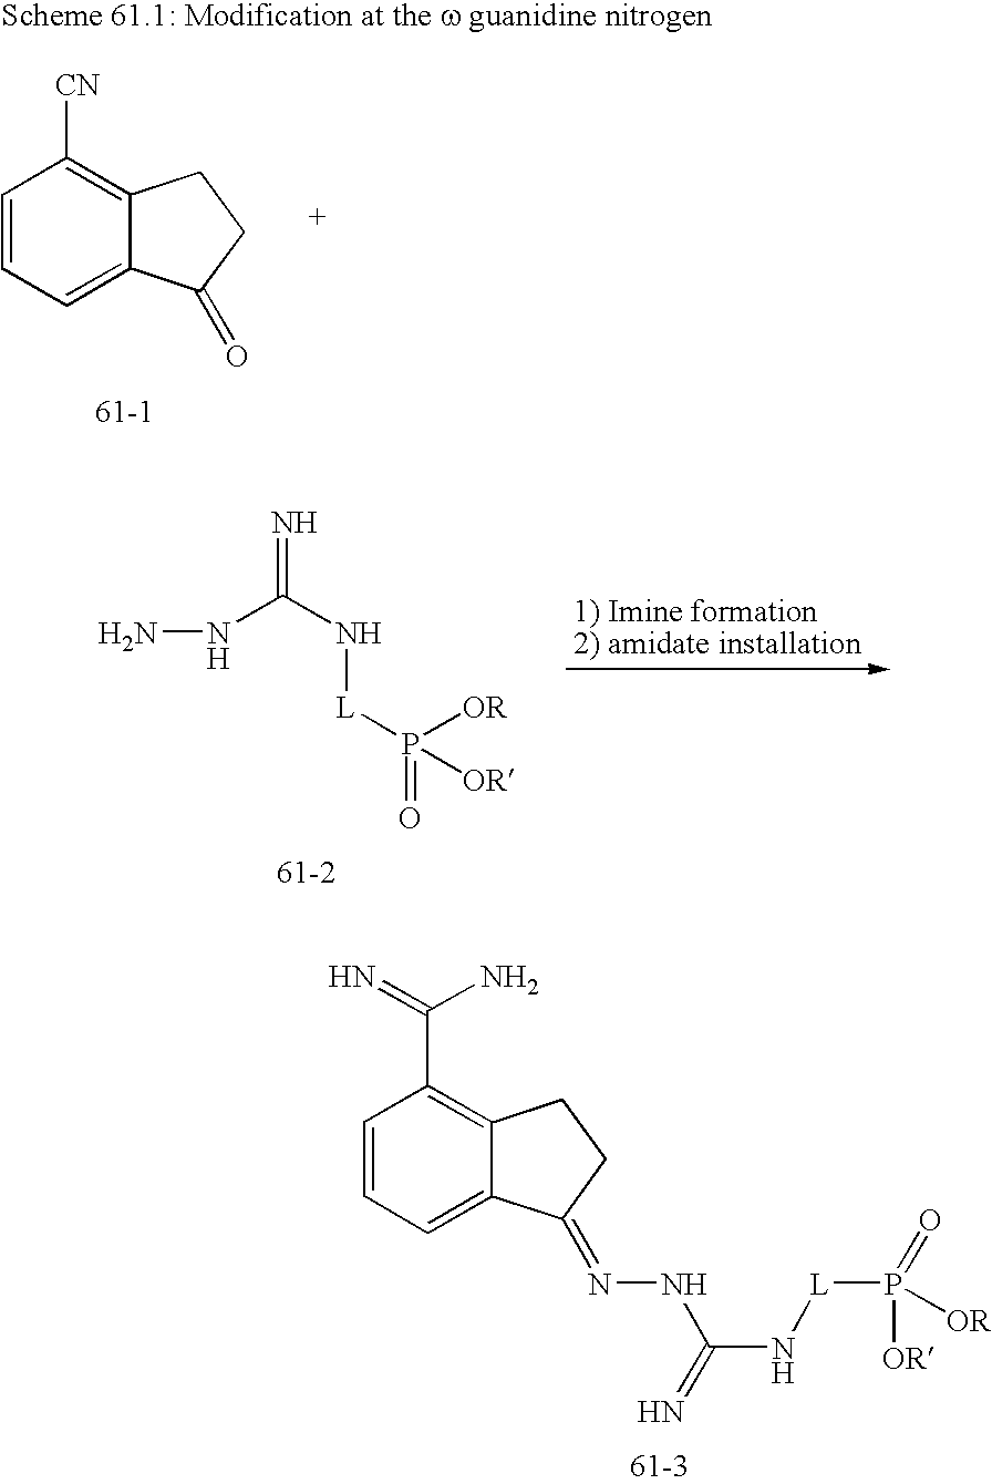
C1=CC=C2C(=C1C(=N)N)CCC2=NNC(N[L]P([OR])(=O)[OR])=N.C1=CC=C2C(=C1[CN])CCC2=O.N(C(N[L]P(=O)([OR])[OR])=N)N
